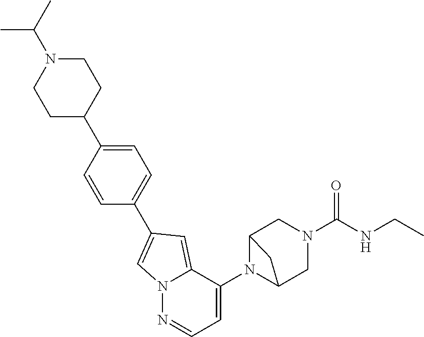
C1N(C(NCC)=O)CC2N(C3=CC=NN4C3=CC(C3=CC=C(C5CCN(C(C)C)CC5)C=C3)=C4)C1C2
